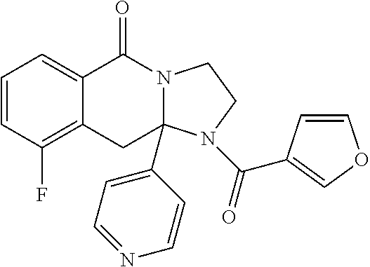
C1=CC(F)=C2C(=C1)C(=O)N1C(C3=CC=NC=C3)(C2)N(C(=O)C2=COC=C2)CC1
